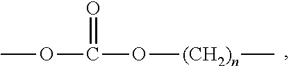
COC(O[(CH2)n]C)=O
